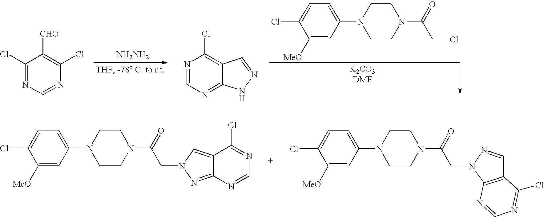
[NH2NH2].C1(Cl)=NC=NC(Cl)=C1[CHO].N1=CN=C2C(=C1Cl)C=NN2.C1([MeO])=CC(N2CCN(C(=O)CCl)CC2)=CC=C1Cl.C1([MeO])=CC(N2CCN(C(=O)CN3N=C4C(=C3)C(Cl)=NC=N4)CC2)=CC=C1Cl.C1([MeO])=CC(N2CCN(C(=O)CN3C4=C(C=N3)C(Cl)=NC=N4)CC2)=CC=C1Cl
